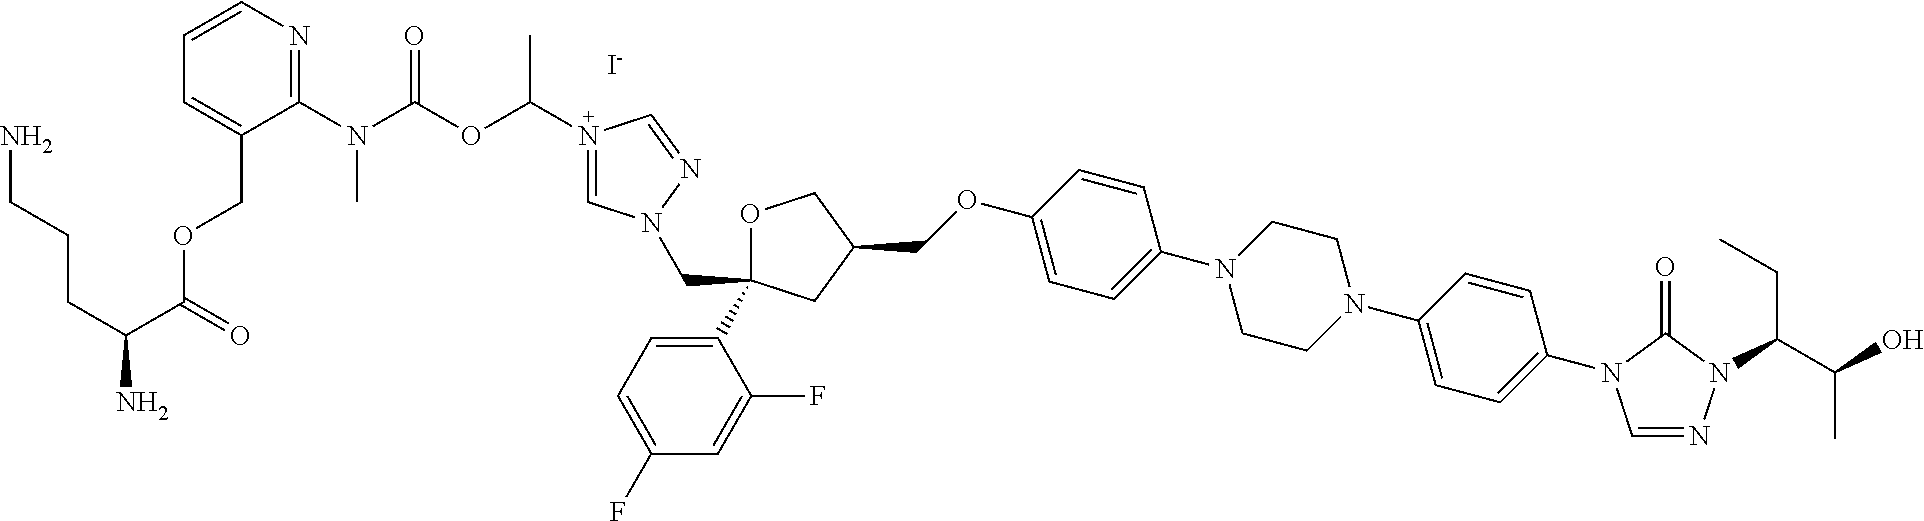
[I-].C1(N2C=NN(C(C(O)C)CC)C2=O)=CC=C(N2CCN(C3=CC=C(OCC4COC(C5=CC=C(F)C=C5F)(CN5C=N(C(OC(N(C6=NC=CC=C6COC(C(CCCN)N)=O)C)=O)C)C=N5)C4)C=C3)CC2)C=C1
